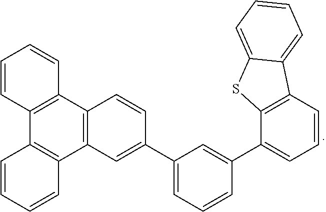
C12=C(C3=C(C4=C1C=CC=C4)C=C(C1=CC=CC(C4=CC=CC5=C4SC4=CC=CC=C54)=C1)C=C3)C=CC=C2
